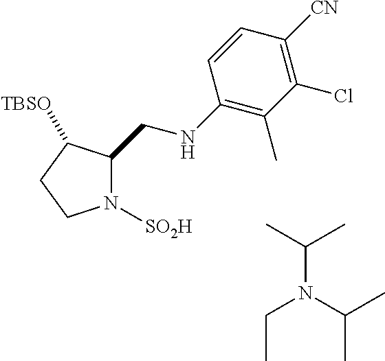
N1([SO2H])C(CNC2=C(C)C(Cl)=C([CN])C=C2)C([TBSO])CC1.CCN(C(C)C)C(C)C
